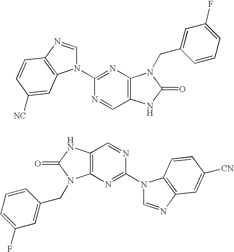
C12=C(N=C(N3C=NC4=C3C=C([NC])C=C4)N=C1)N(CC1=CC(F)=CC=C1)C(=O)N2.C12=C(N=C(N3C=NC4=C3C=CC([CN])=C4)N=C1)N(CC1=CC(F)=CC=C1)C(=O)N2
